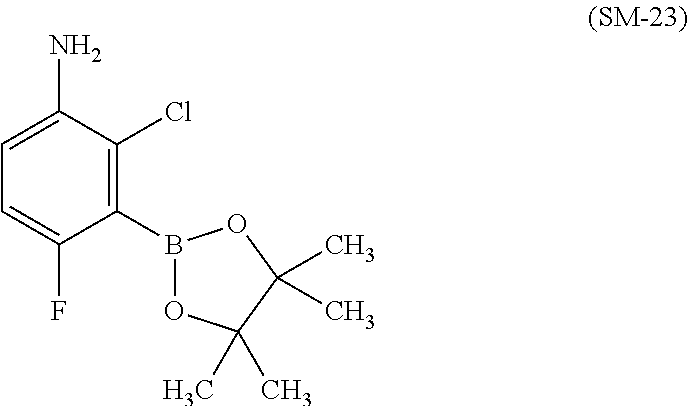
C1=C(F)C(B2OC(C)(C)C(C)(C)O2)=C(Cl)C(N)=C1
